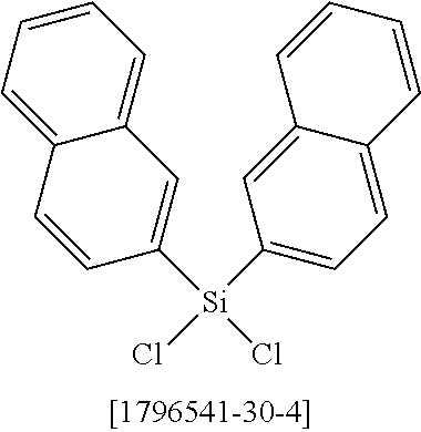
C1([Si](Cl)(C2=CC=C3C(=C2)C=CC=C3)Cl)=CC2=CC=CC=C2C=C1
